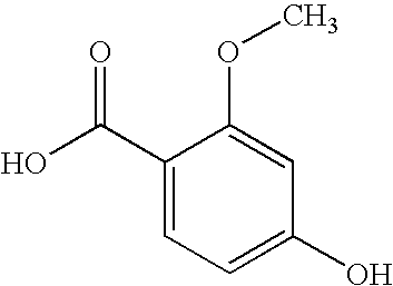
C1(C(=O)O)=CC=C(O)C=C1OC
